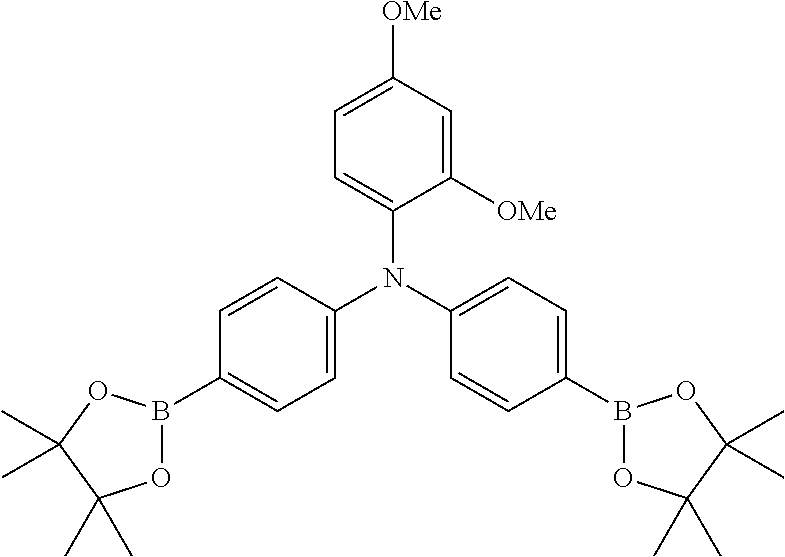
C1([OMe])=CC=C(N(C2=CC=C(B3OC(C)(C)C(C)(C)O3)C=C2)C2=CC=C(B3OC(C)(C)C(C)(C)O3)C=C2)C([OMe])=C1
